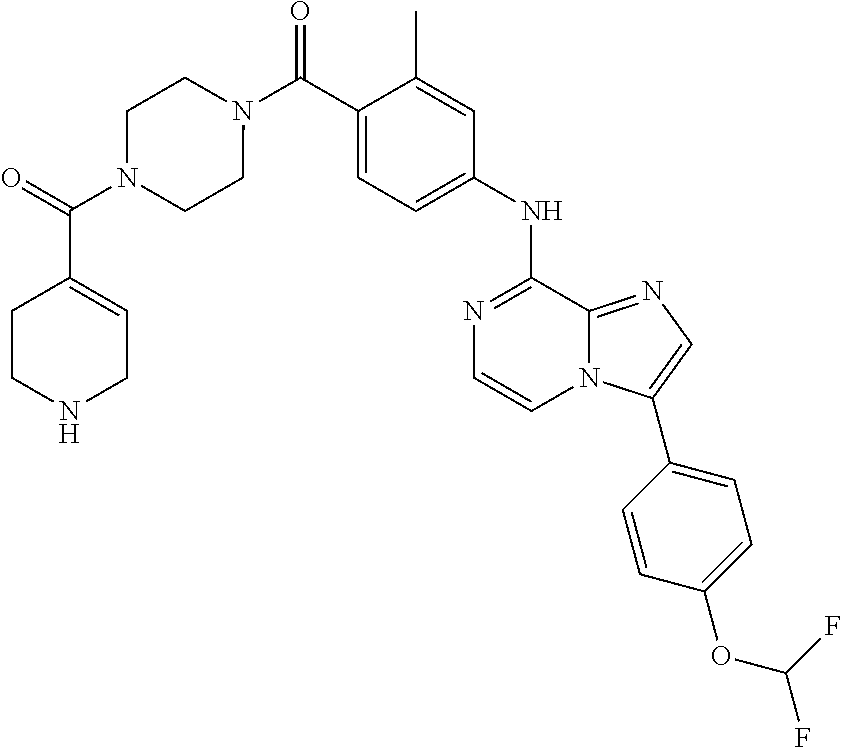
C1(C)=CC(NC2=NC=CN3C2=NC=C3C2=CC=C(OC(F)F)C=C2)=CC=C1C(N1CCN(C(C2=CCNCC2)=O)CC1)=O
